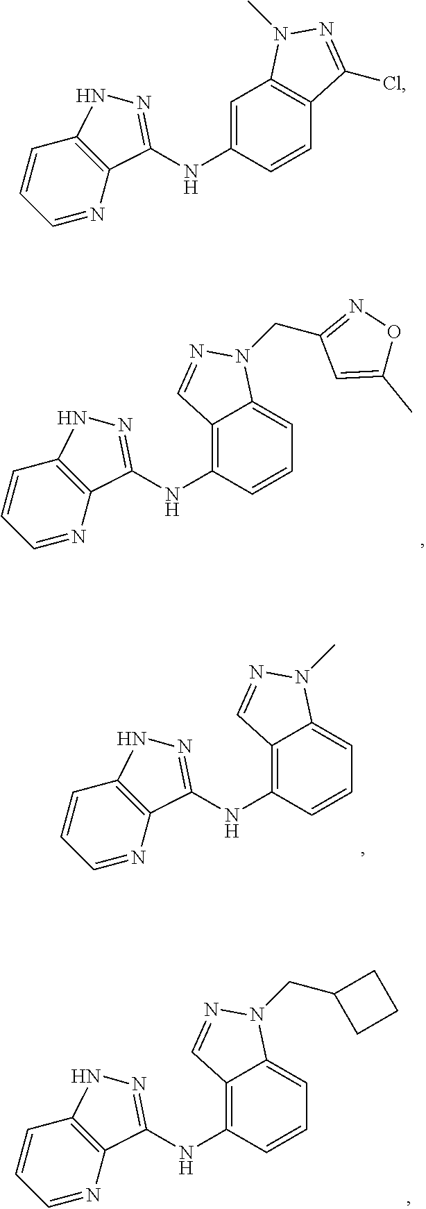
C12=C(NC3=NNC4=C3N=CC=C4)C=CC=C1N(CC1=NOC(C)=C1)N=C2.C12=C(NC3=NNC4=C3N=CC=C4)C=CC=C1N(C)N=C2.C12=C(NC3=NNC4=C3N=CC=C4)C=CC=C1N(CC1CCC1)N=C2.C1=C(NC2=NNC3=C2N=CC=C3)C=CC2=C1N(C)N=C2Cl
